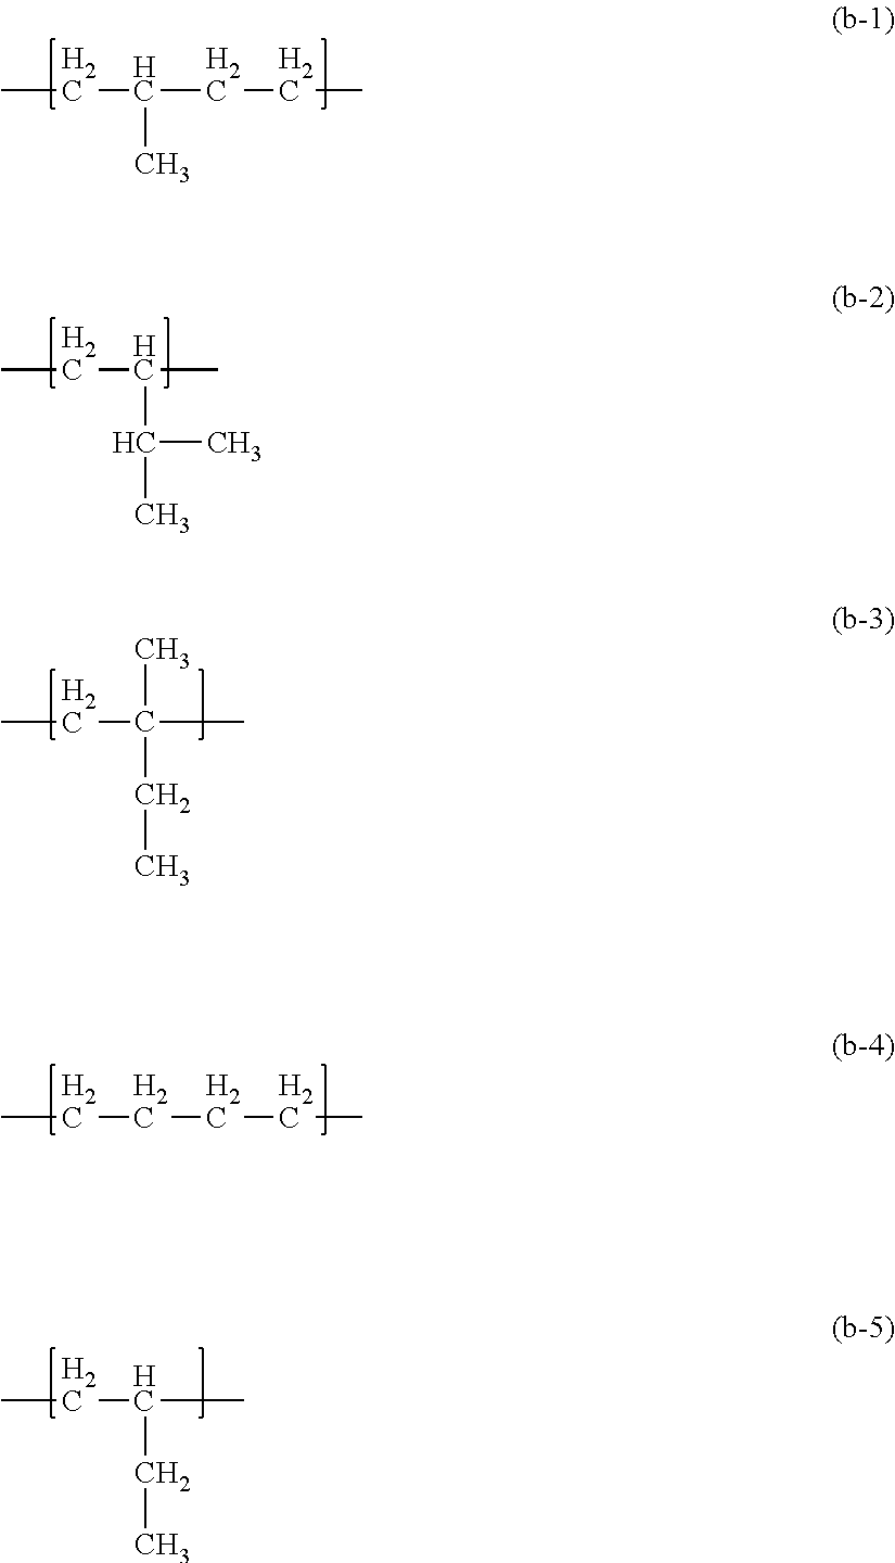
CCC(CCC)C.CCC(C)C(C)C.CCC(C)(CC)C.CCCCCC.CCC(C)CC
